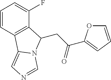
C1=CC2=C(C(F)=C1)C(CC(=O)C1=CC=CO1)N1C2=CN=C1
